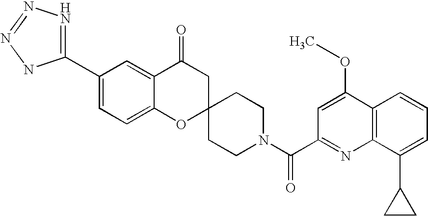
C12=CC=C(C3=NN=NN3)C=C1C(=O)CC1(O2)CCN(C(C2=NC3=C(C(OC)=C2)C=CC=C3C2CC2)=O)CC1
